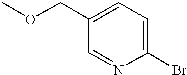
C1(COC)=CC=C(Br)N=C1
